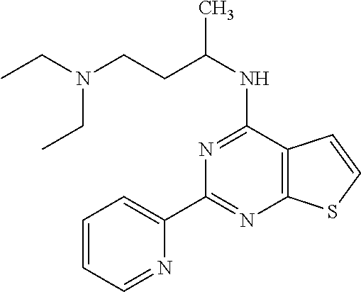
C1=CC=NC(C2=NC3=C(C(NC(C)CCN(CC)CC)=N2)C=CS3)=C1
